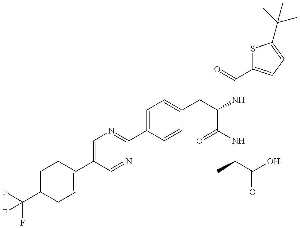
FC(C1CC=C(C2=CN=C(C3=CC=C(CC(NC(=O)C4=CC=C(C(C)(C)C)S4)C(NC(C(=O)O)C)=O)C=C3)N=C2)CC1)(F)F
